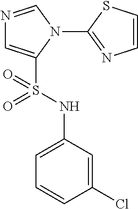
N1=CN(C2=NC=CS2)C(S(NC2=CC=CC(Cl)=C2)(=O)=O)=C1
